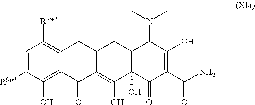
[R7w*]C1=C2C(=C(O)C([R9w*])=C1)C(=O)C1=C(O)C3(O)C(CC1C2)C(N(C)C)C(O)=C(C(N)=O)C3=O
